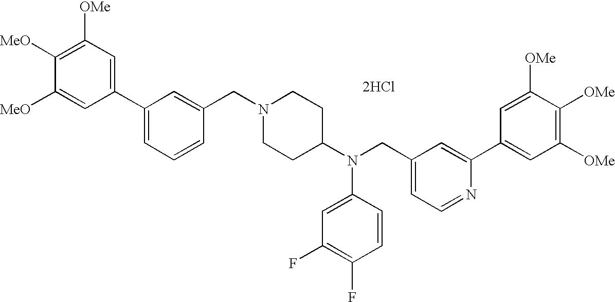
C1([OMe])=C([MeO])C([MeO])=CC(C2=CC=CC(CN3CCC(N(CC4=CC=NC(C5=CC([OMe])=C([OMe])C([OMe])=C5)=C4)C4=CC(F)=C(F)C=C4)CC3)=C2)=C1.[2HCl]
